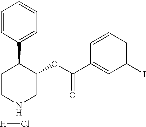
[H]Cl.C1CC(C2=CC=CC=C2)C(OC(C2=CC(I)=CC=C2)=O)CN1
